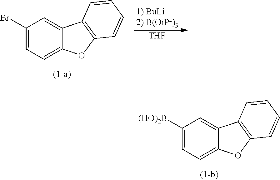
C1(Br)=CC=C2C(=C1)C1=C(O2)C=CC=C1.[THF].C1([(HO)2B])=CC=C2C(=C1)C1=C(O2)C=CC=C1
